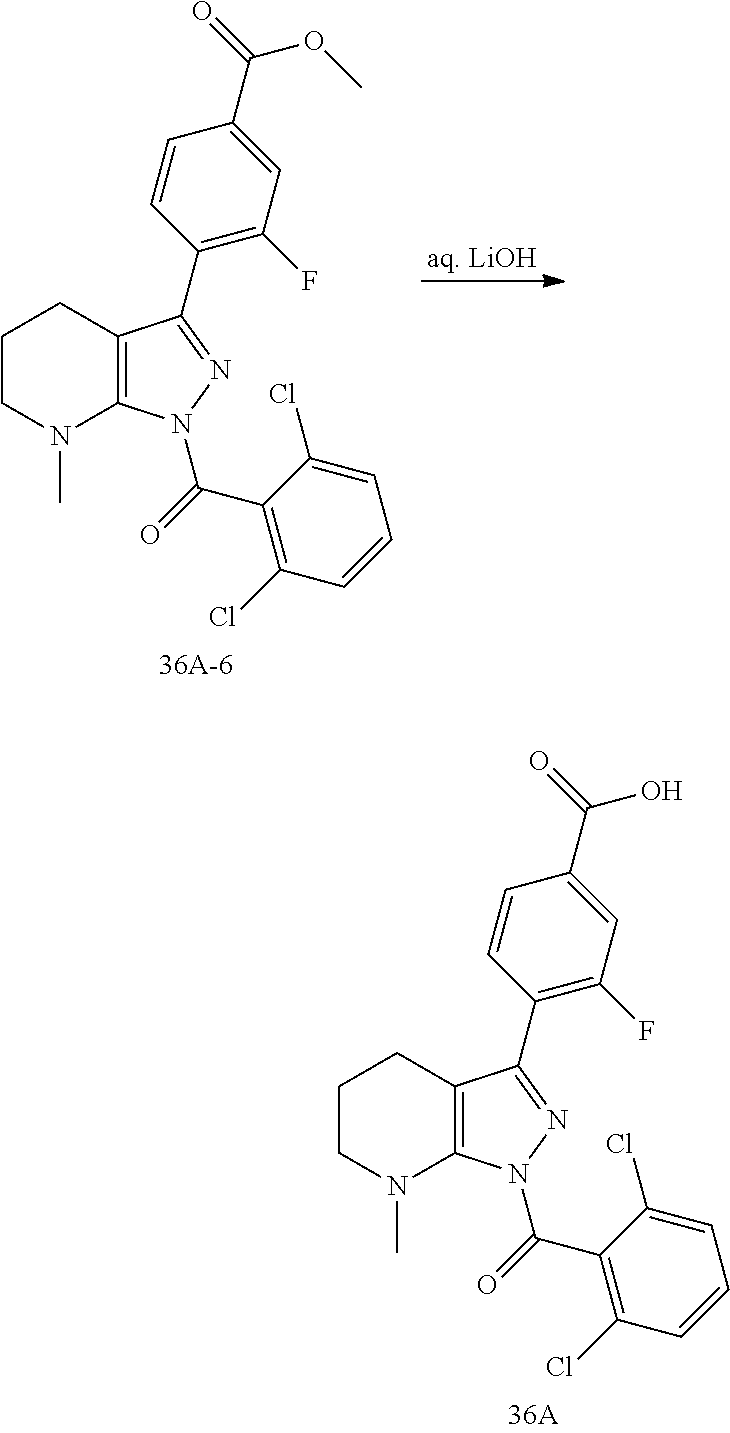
C1CN(C)C2=C(C1)C(C1=C(F)C=C(C(OC)=O)C=C1)=NN2C(C1=C(Cl)C=CC=C1Cl)=O.[aq. LiOH].C1CN(C)C2=C(C1)C(C1=C(F)C=C(C(O)=O)C=C1)=NN2C(C1=C(Cl)C=CC=C1Cl)=O
